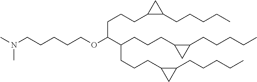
C(CCC1C(CCCCC)C1)C(OCCCCCN(C)C)C(CCCC1CC1CCCCC)CCCC1CC1CCCCC
